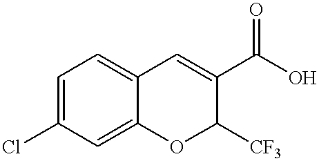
C1(Cl)=CC=C2C(=C1)OC([CF3])C(C(O)=O)=C2
